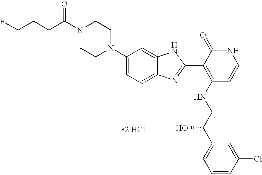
[2 HCl].C1CN(C2=CC(C)=C3C(=C2)NC(C2=C(NCC(C4=CC=CC(Cl)=C4)O)C=CNC2=O)=N3)CCN1C(CCCF)=O
